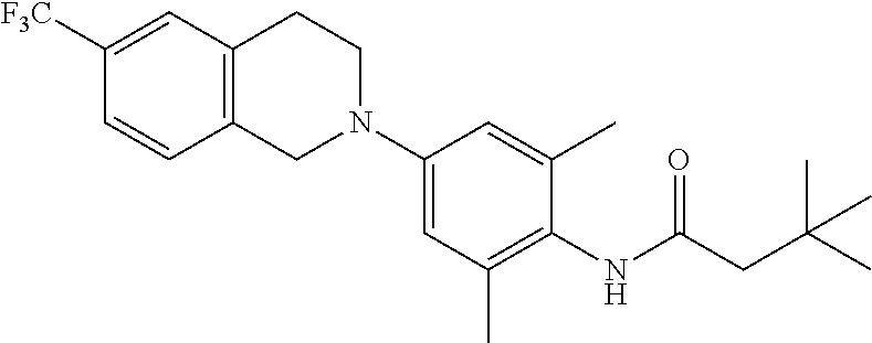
C1([F3C])=CC2=C(C=C1)CN(C1=CC(C)=C(NC(CC(C)(C)C)=O)C(C)=C1)CC2
